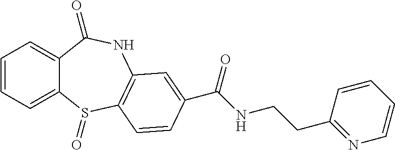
C1=CC=C2C(=C1)C(=O)NC1=C(S2=O)C=CC(C(NCCC2=NC=CC=C2)=O)=C1
